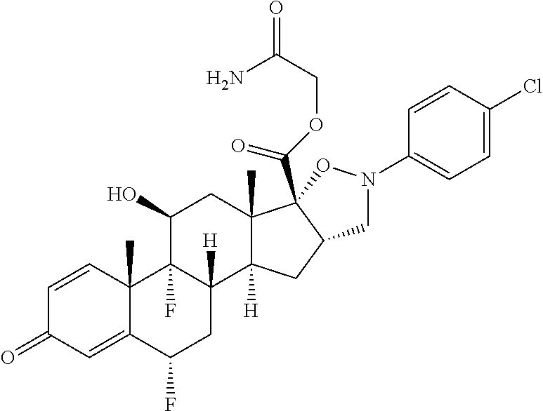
C1=CC2(C)C(=CC1=O)C(F)CC1([H])C2(F)C(O)CC2(C)C1([H])CC1C2(C(OCC(=O)N)=O)ON(C2=CC=C(Cl)C=C2)C1
